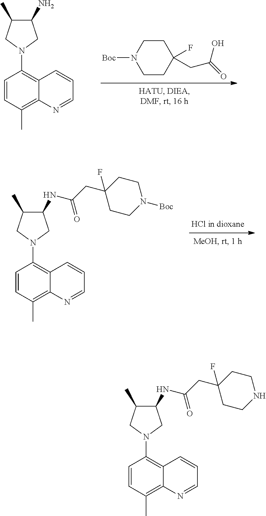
C1=CC(C)=C2C(=C1N1CC(N)C(C)C1)C=CC=N2.C1CN([Boc])CCC1(F)CC(O)=O.C1=CC(C)=C2C(=C1N1CC(NC(CC3(F)CCN([Boc])CC3)=O)C(C)C1)C=CC=N2.C1=CC(C)=C2C(=C1N1CC(NC(CC3(F)CCNCC3)=O)C(C)C1)C=CC=N2
